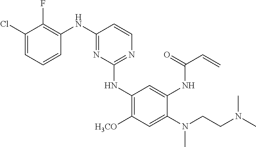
C1(NC2=NC=CC(NC3=C(F)C(Cl)=CC=C3)=N2)=C([H3CO])C=C(N(CCN(C)C)C)C(NC(C=C)=O)=C1
